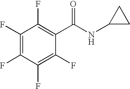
C1(F)=C(F)C(F)=C(F)C(C(NC2CC2)=O)=C1F
